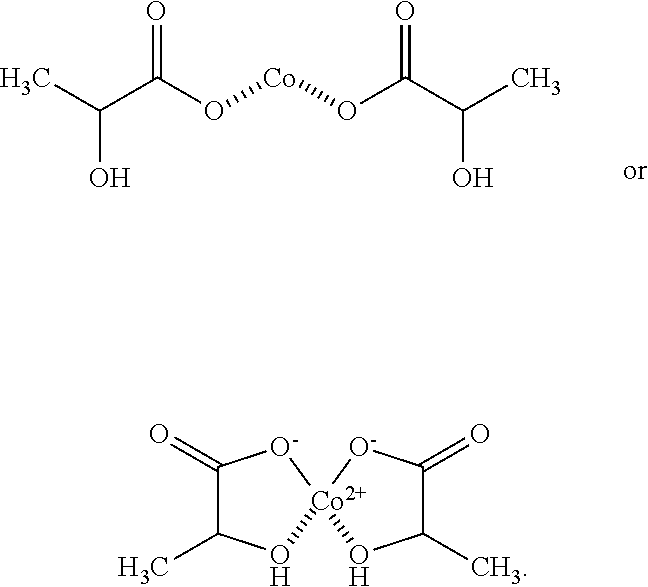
OC(C)C(O[Co]OC(C(C)O)=O)=O.C1(=O)C(C)O[Co]2([O-]1)OC(C)C(=O)[O-]2
